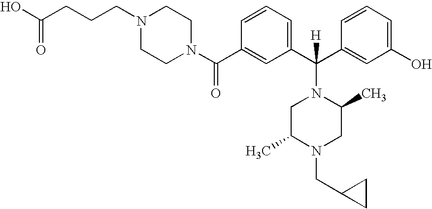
OC(CCCN1CCN(C(C2=CC(C(C3=CC(O)=CC=C3)([H])N3CC(C)N(CC4CC4)CC3C)=CC=C2)=O)CC1)=O
